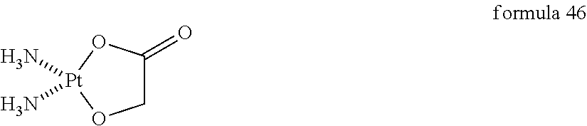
C1C(=O)O[Pt](N)(N)O1
